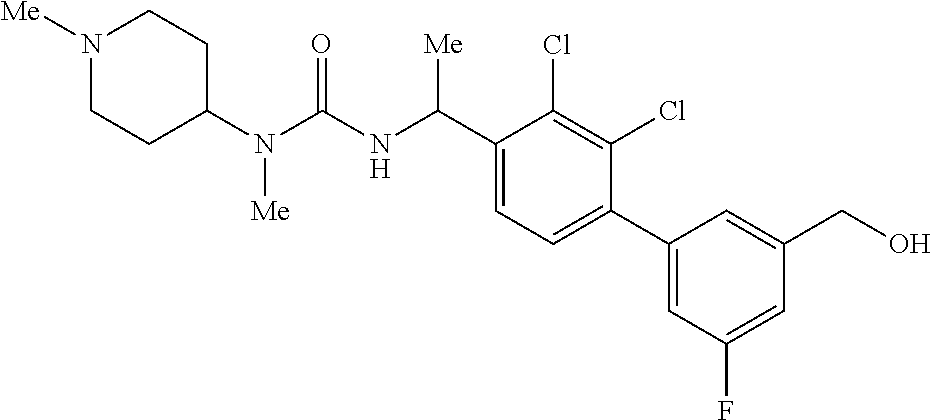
C1(N(C(NC(C2=CC=C(C3=CC(F)=CC(CO)=C3)C(Cl)=C2Cl)[Me])=O)[Me])CCN([Me])CC1
